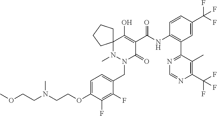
C1=C(OCCN(CCOC)C)C(F)=C(F)C(CN2C(=O)C(C(NC3=C(C4=NC=NC(C(F)(F)F)=C4C)C=C(C(F)(F)F)C=C3)=O)=C(O)C3(N2C)CCCC3)=C1
